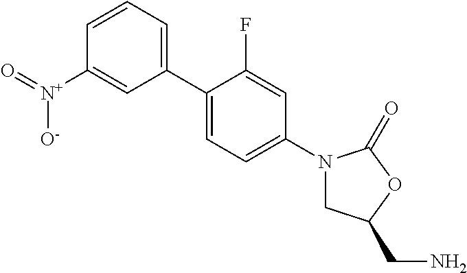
C1(C2=CC=C(N3CC(CN)OC3=O)C=C2F)=CC=CC([N+](=O)[O-])=C1
